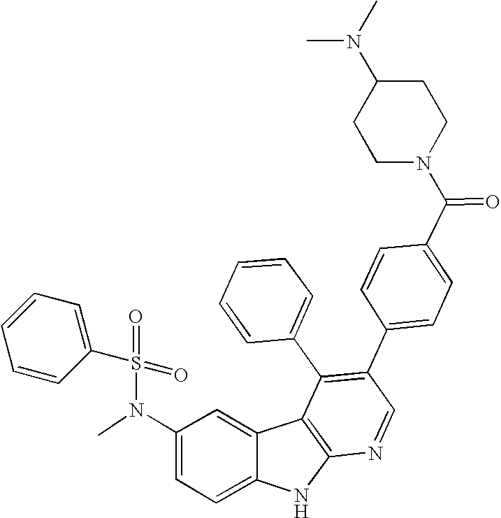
N(C1=CC=C2C(=C1)C1=C(N2)N=CC(C2=CC=C(C(N3CCC(N(C)C)CC3)=O)C=C2)=C1C1=CC=CC=C1)(C)S(=O)(=O)C1=CC=CC=C1
